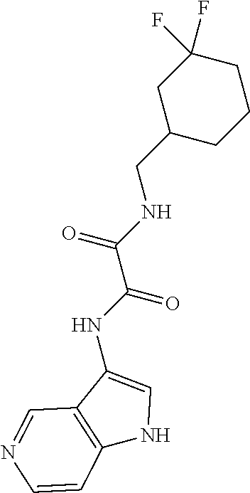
C1C(CNC(C(NC2=CNC3=C2C=NC=C3)=O)=O)CCCC1(F)F
